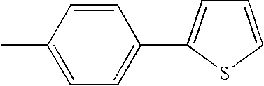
C1=CC(C)=CC=C1C1=CC=CS1
